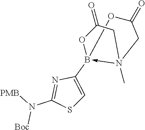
N([PMB])([Boc])C1=NC(B23-N(C)(CC(=O)O2)CC(=O)O3)=CS1
